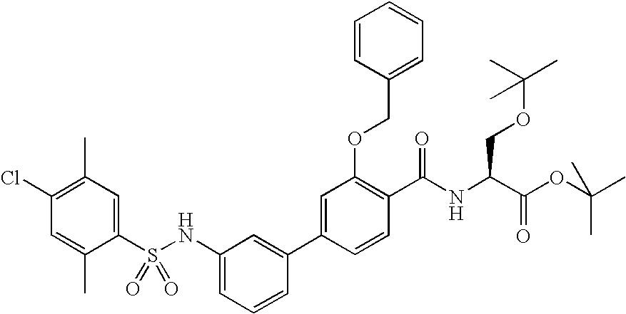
C1=C(C2=CC(NS(C3=CC(C)=C(Cl)C=C3C)(=O)=O)=CC=C2)C=CC(C(NC(C(OC(C)(C)C)=O)COC(C)(C)C)=O)=C1OCC1=CC=CC=C1
